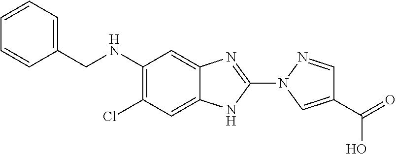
C1(NCC2=CC=CC=C2)=C(Cl)C=C2C(=C1)N=C(N1C=C(C(=O)O)C=N1)N2
